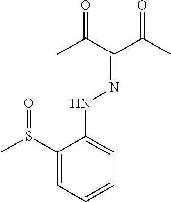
C1(S(C)=O)=CC=CC=C1NN=C(C(C)=O)C(C)=O
